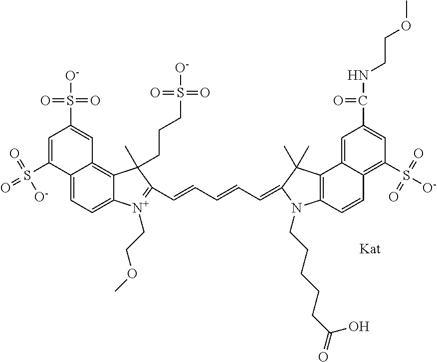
C12=CC=C3C(=C1C=C(S([O-])(=O)=O)C=C2S(=O)(=O)[O-])C(CCCS(=O)(=O)[O-])(C)C(C=CC=CC=C1C(C)(C)C2=C(C=CC4=C(S([O-])(=O)=O)C=C(C(NCCOC)=O)C=C42)N1CCCCCC(=O)O)=[N+]3CCOC
